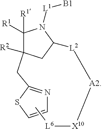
C1([R1])([R1])C([R2])(CC2=NC=CS2)CC([L2][A2][X10][L6]C)N1[L1][B1]
